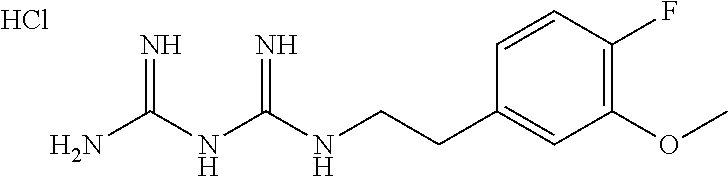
Cl.C(CC1=CC(OC)=C(F)C=C1)NC(NC(N)=N)=N
